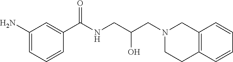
N1(CC(CNC(C2=CC(N)=CC=C2)=O)O)CCC2=C(C1)C=CC=C2
